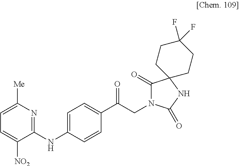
C1(NC2=CC=C(C(CN3C(=O)C4(NC3=O)CCC(F)(F)CC4)=O)C=C2)=NC([Me])=CC=C1[NO2]
